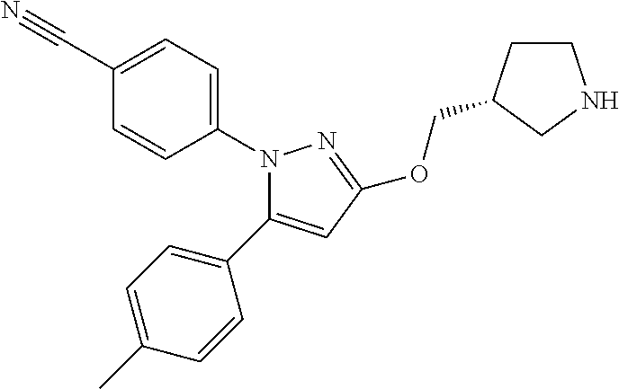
N1(C2=CC=C(C#N)C=C2)C(C2=CC=C(C)C=C2)=CC(OCC2CCNC2)=N1
